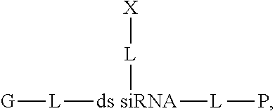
[G][L][ds siRNA]([L][X])[L]P
